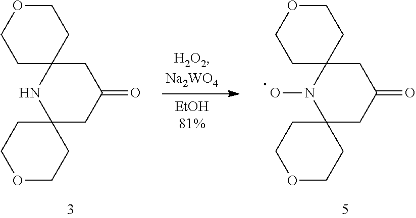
C1C2(NC3(CC1=O)CCOCC3)CCOCC2.C1C2(N(O)C3(CC1=O)CCOCC3)CCOCC2
